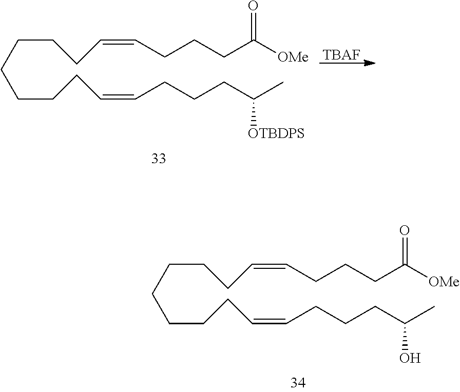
C(CCCCCC=CCCCC(C)O)CC=CCCCC([OMe])=O.C(CCCCCC=CCCCC(C)[OTBDPS])CC=CCCCC([OMe])=O.[TBAF]
